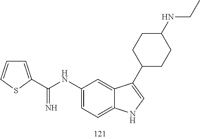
C1(NC(=N)C2=CC=CS2)=CC=C2C(=C1)C(C1CCC(NCC)CC1)=CN2
